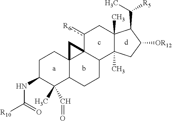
C(C1C2(C)C(C)(CC1[OR12])C1C3(c([R6])C2)C2(C(CC1)C(C)(C=O)C(NC([R10])=O)CC2)C3)([R5])C
